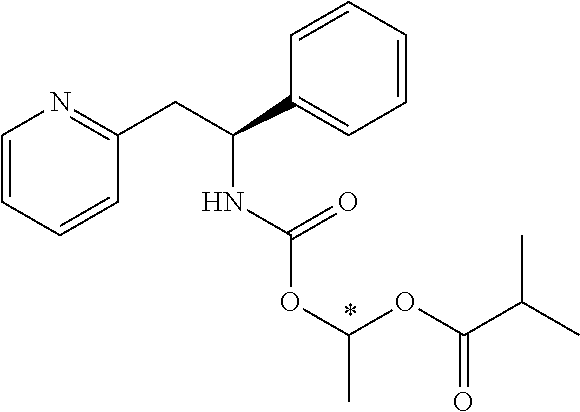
C1=CC=CC(CC(C2=CC=CC=C2)NC(OC(OC(C(C)C)=O)C)=O)=N1
